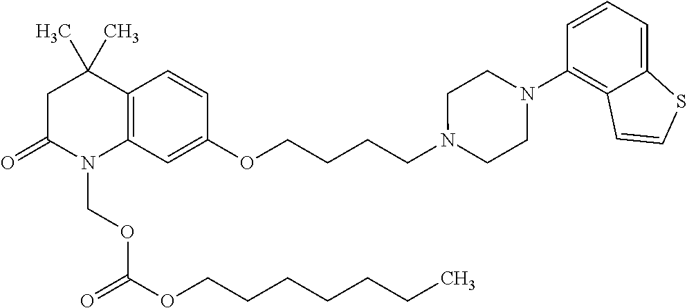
C1C(=O)N(COC(OCCCCCCC)=O)C2=C(C1(C)C)C=CC(OCCCCN1CCN(C3=C4C(=CC=C3)SC=C4)CC1)=C2
